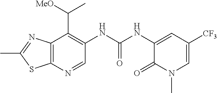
C12=C(N=CC(NC(NC3=CC([CF3])=CN(C)C3=O)=O)=C1C([MeO])C)SC(C)=N2
